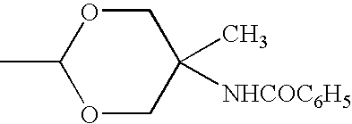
CC1OCC(C)([NHCOC6H5])CO1
